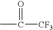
O=C([CF3])C
